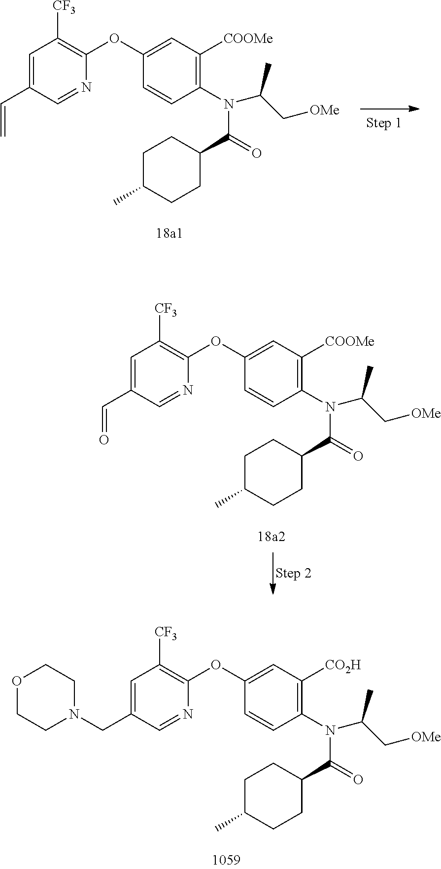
C1=C(C=C)C=NC(OC2=CC([COOMe])=C(N(C(=O)C3CCC(C)CC3)C(C[OMe])C)C=C2)=C1[CF3].C1=C(C=O)C=NC(OC2=CC([COOMe])=C(N(C(=O)C3CCC(C)CC3)C(C[OMe])C)C=C2)=C1[CF3].C1=C(CN2CCOCC2)C=NC(OC2=CC([CO2H])=C(N(C(=O)C3CCC(C)CC3)C(C[OMe])C)C=C2)=C1[CF3]
